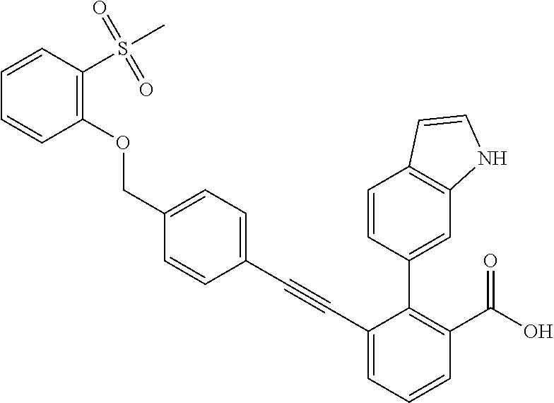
C1(C#CC2=CC=C(COC3=C(S(=O)(=O)C)C=CC=C3)C=C2)=CC=CC(C(O)=O)=C1C1=CC2=C(C=C1)C=CN2
